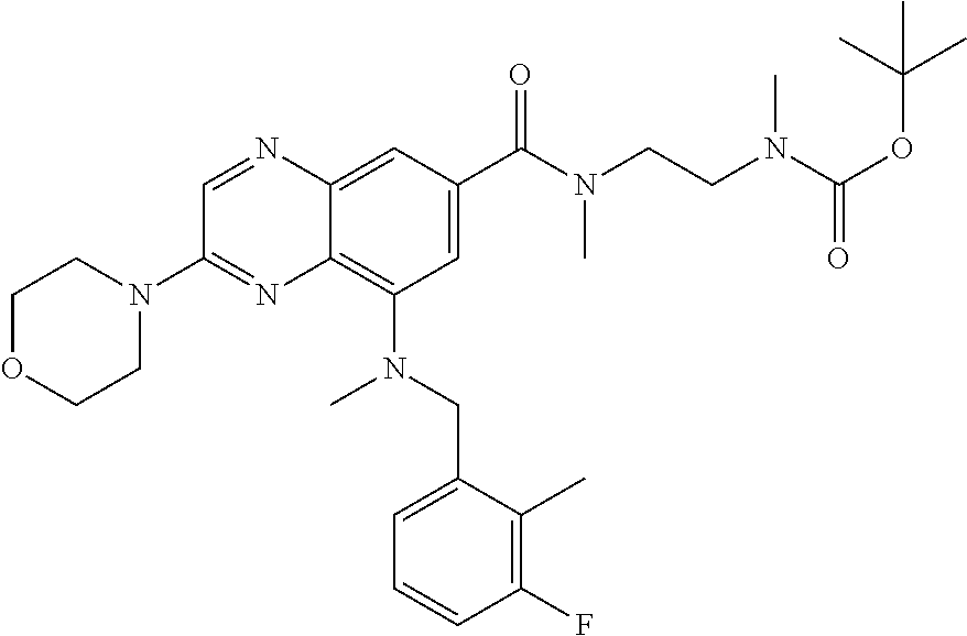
C1=C(C(N(C)CCN(C(=O)OC(C)(C)C)C)=O)C=C2C(=C1N(CC1=CC=CC(F)=C1C)C)N=C(N1CCOCC1)C=N2
